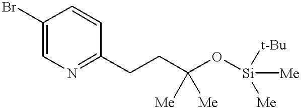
C1(Br)=CN=C(CCC(O[Si]([Me])([t-Bu])[Me])([Me])[Me])C=C1
